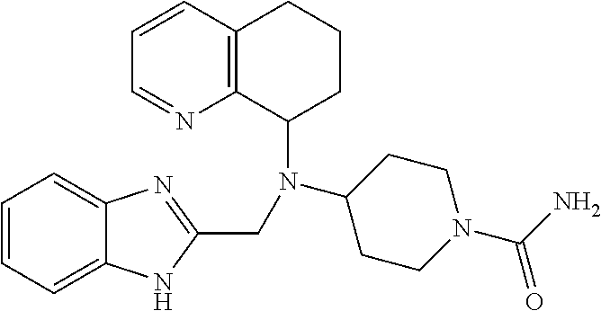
C1=CC=C2C(=C1)N=C(CN(C1CCN(C(N)=O)CC1)C1CCCC3=C1N=CC=C3)N2
